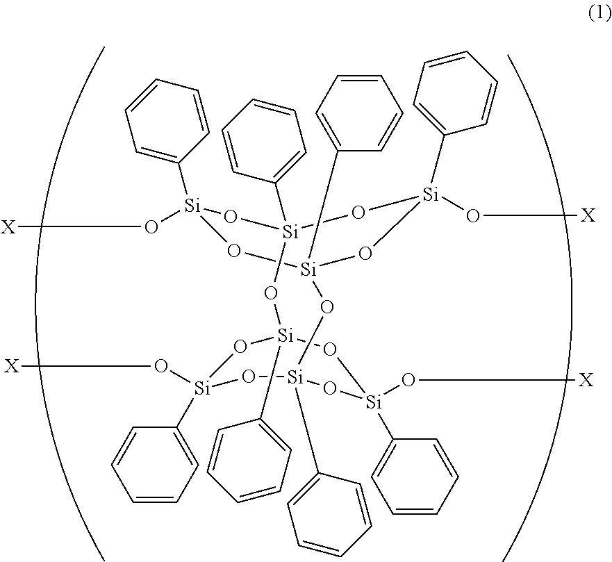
O([Si]1(C2=CC=CC=C2)O[Si]2(C3=CC=CC=C3)O[Si](O[X])(C3=CC=CC=C3)O[Si](C3=CC=CC=C3)(O1)O[Si]1(C3=CC=CC=C3)O[Si](O[X])(C3=CC=CC=C3)O[Si](C3=CC=CC=C3)(O2)O[Si](C2=CC=CC=C2)(O[X])O1)[X]
